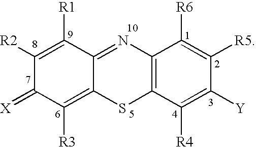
C1([R2])=C([R1])C2=NC3=C(SC2=C([R3])C1=[X])C([R4])=C([Y])C([R5])=C3[R6]
